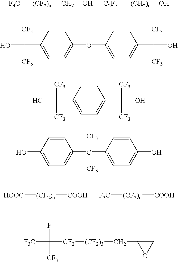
[F3C][(CF2)n]CO.[(CH2)n](O)[C2F5].[(CF2)n]([COOH])[HOOC].[(CF2)n]([COOH])[F3C].C1(C([CF3])([CF3])O)=CC=C(OC2=CC=C(C([CF3])([CF3])O)C=C2)C=C1.C1(C([CF3])([CF3])O)=CC=C(C([CF3])([CF3])O)C=C1.C1=C(O)C=CC(C(C2=CC=C(O)C=C2)([CF3])[CF3])=C1.[F3C]C(F)([CF3])[CF2][(CF2)3]CC1OC1
